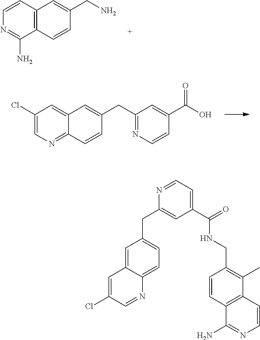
C1=C(CN)C=CC2=C1C=CN=C2N.C1=C(CC2=NC=CC(C(O)=O)=C2)C=CC2=NC=C(Cl)C=C12.C12=C(C=CC(CNC(C3=CC=NC(CC4=CC=C5C(=C4)C=C(Cl)C=N5)=C3)=O)=C1C)C(N)=NC=C2
